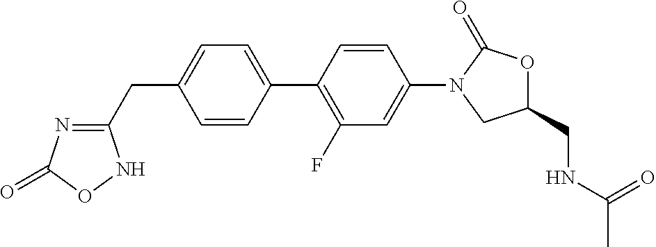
C1=CC(C2=C(F)C=C(N3CC(CNC(C)=O)OC3=O)C=C2)=CC=C1CC1=NC(=O)ON1
